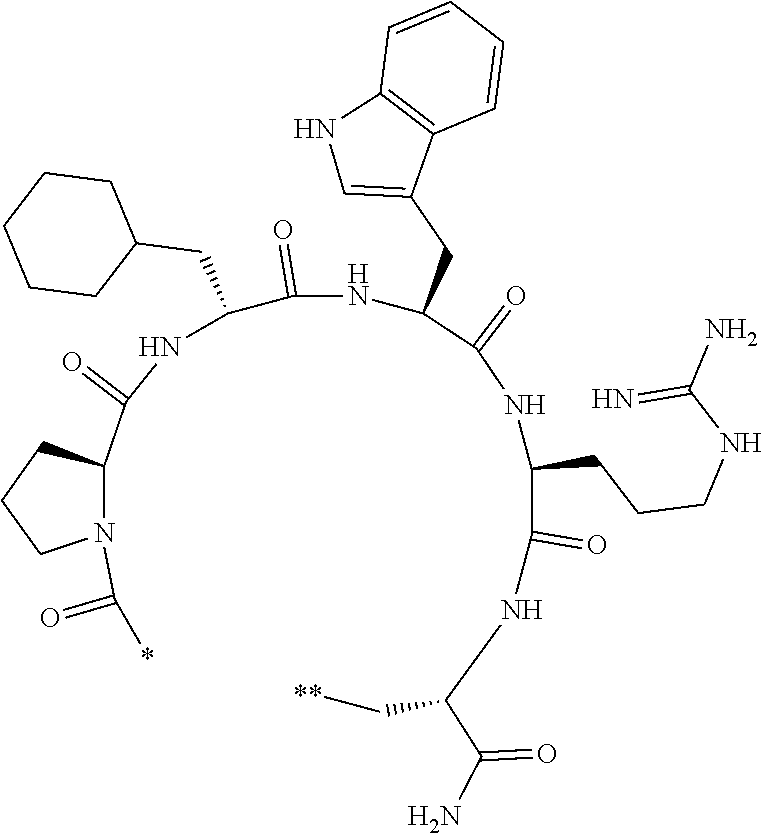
C(C(NC(C(=O)NC(C(NC(C[**])C(N)=O)=O)CCCNC(=N)N)CC1=CNC2=C1C=CC=C2)=O)(NC(=O)C1N(C(=O)*)CCC1)CC1CCCCC1
